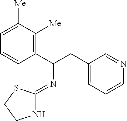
C1=CC(C(CC2=CC=CN=C2)N=C2NCCS2)=C([Me])C([Me])=C1
